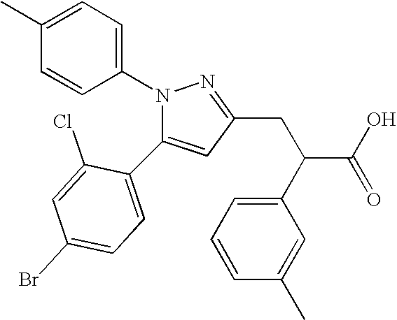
C1=C(C2=CC=C(Br)C=C2Cl)N(C2=CC=C(C)C=C2)N=C1CC(C1=CC=CC(C)=C1)C(O)=O
